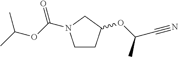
C1CC(OC(C#N)C)CN1C(OC(C)C)=O
